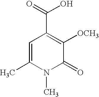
C1=C(C)N(C)C(=O)C([OCH3])=C1C(=O)O
